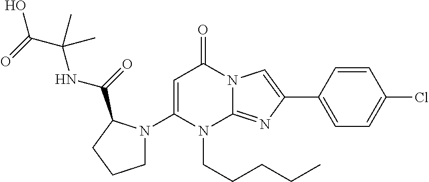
C1=C(N2CCCC2C(=O)NC(C(=O)O)(C)C)N(CCCCC)C2=NC(C3=CC=C(Cl)C=C3)=CN2C1=O
